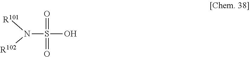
S(=O)(=O)(O)N([R101])[R102]
